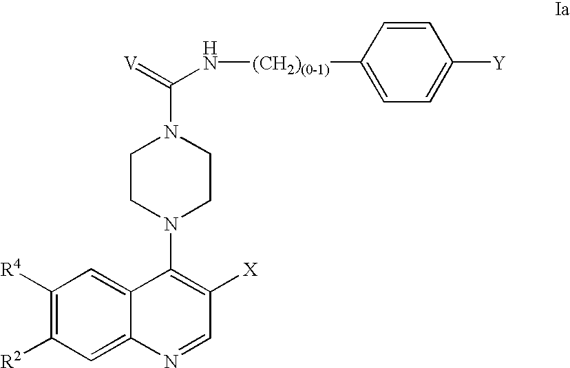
C1([R4])=C([R2])C=C2C(=C1)C(N1CCN(C(=[V])N[(CH2)(0-1)]C3=CC=C([Y])C=C3)CC1)=C([X])C=N2
